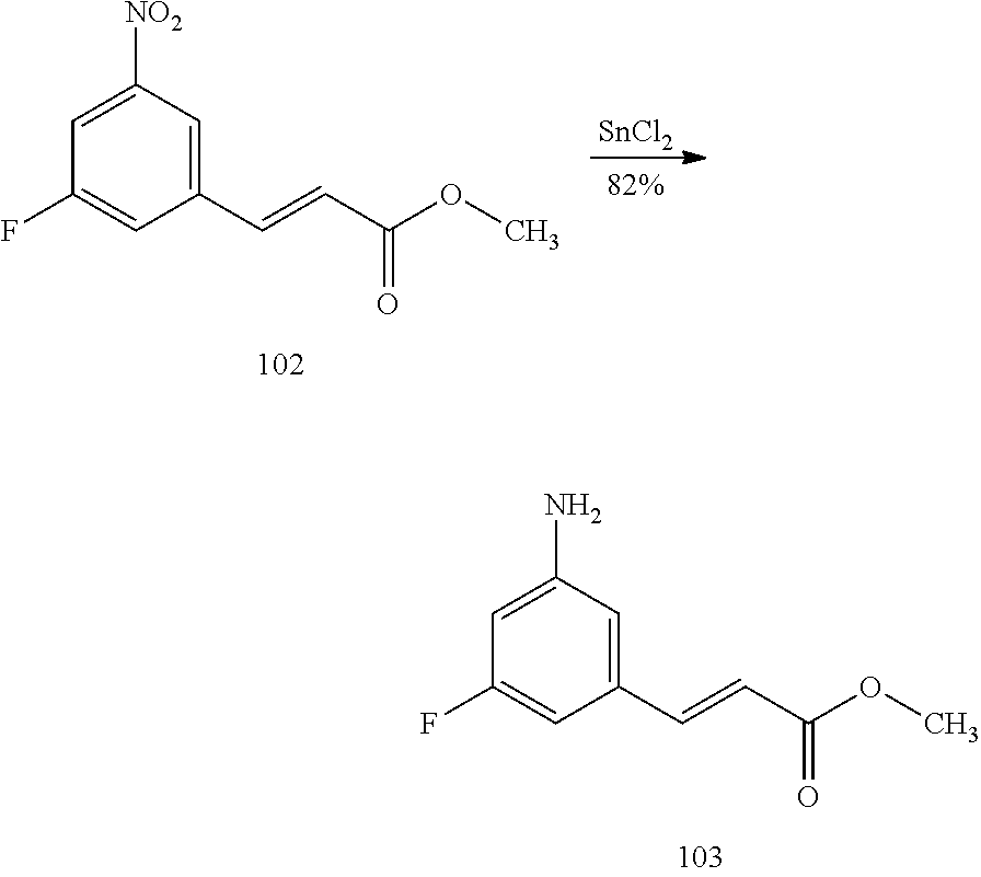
[SnCl2].C1(C=CC(OC)=O)=CC([NO2])=CC(F)=C1.C1(C=CC(OC)=O)=CC(N)=CC(F)=C1
